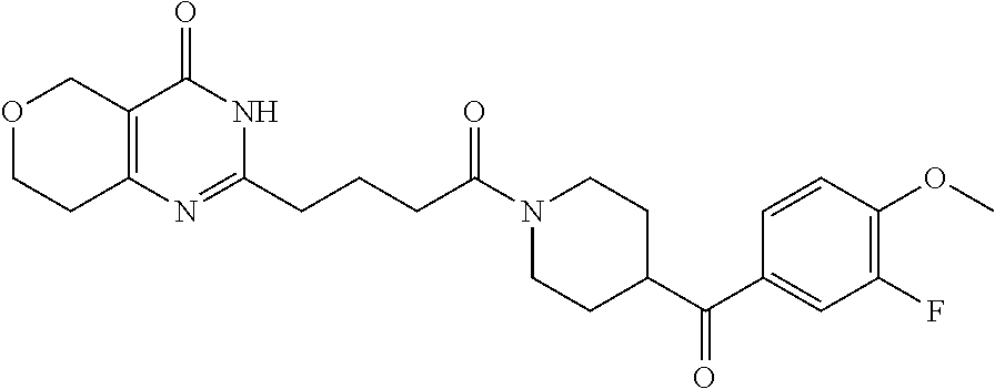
C12=C(N=C(CCCC(N3CCC(C(C4=CC(F)=C(OC)C=C4)=O)CC3)=O)NC1=O)CCOC2
